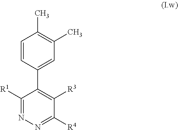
C1=CC(C2=C([R3])C([R4])=NN=C2[R1])=CC(C)=C1C
